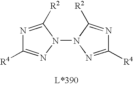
N1=C([R2])N(N2N=C([R4])N=C2[R2])N=C1[R4]
